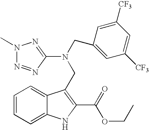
C1=CC=C2C(=C1)C(CN(CC1=CC([CF3])=CC([CF3])=C1)C1=NN(C)N=N1)=C(C(=O)OCC)N2
